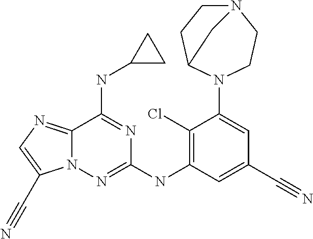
C12=NC=C(C#N)N1N=C(NC1=C(Cl)C(N3C4CCN(CC3)C4)=CC(C#N)=C1)N=C2NC1CC1
